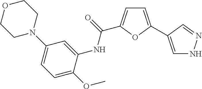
C1OCCN(C2=CC=C(OC)C(NC(=O)C3=CC=C(C4=CNN=C4)O3)=C2)C1
